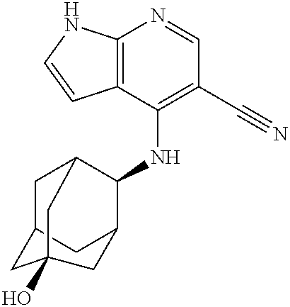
C12=C(C(NC3C4CC5CC3CC(O)(C5)C4)=C(C#N)C=N1)C=CN2
